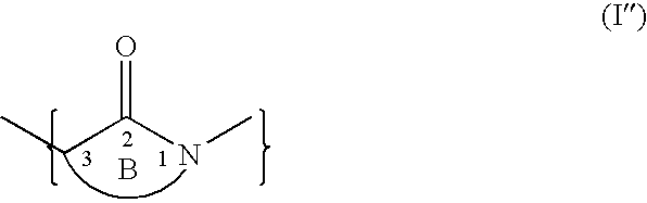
C(=O)(CC)NC.B
